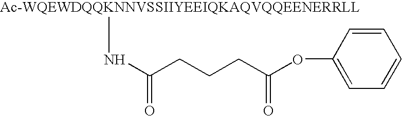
[Ac-WQEWDQQKNNVSSIIYEEIQKAQVQQEENERRLL]NC(CCCC(OC1=CC=CC=C1)=O)=O
